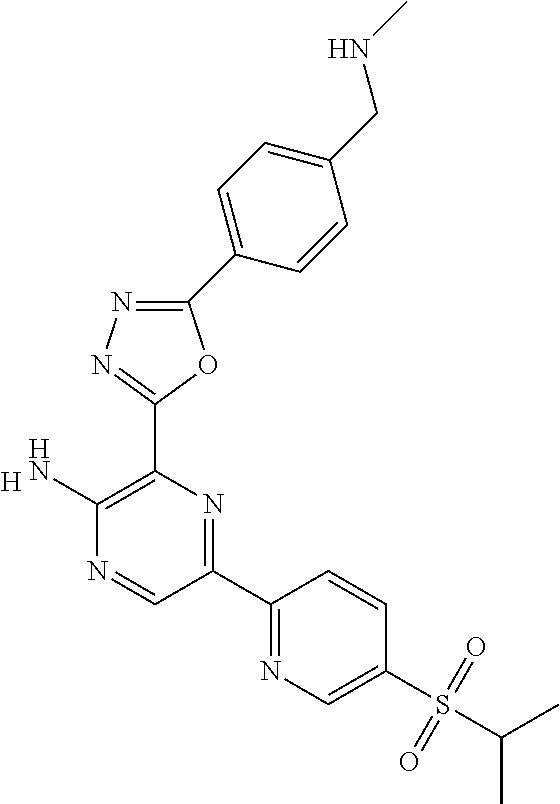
[H].C1(N)=C(C2=NN=C(C3=CC=C(CNC)C=C3)O2)N=C(C2=NC=C(S(C(C)C)(=O)=O)C=C2)C=N1
